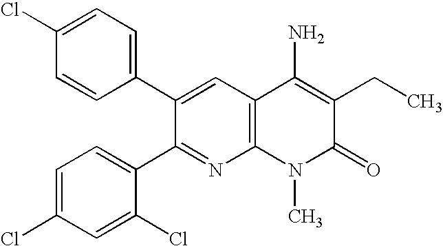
C1=CC(C2=CC3=C(N=C2C2=CC=C(Cl)C=C2Cl)N(C)C(=O)C(CC)=C3N)=CC=C1Cl
